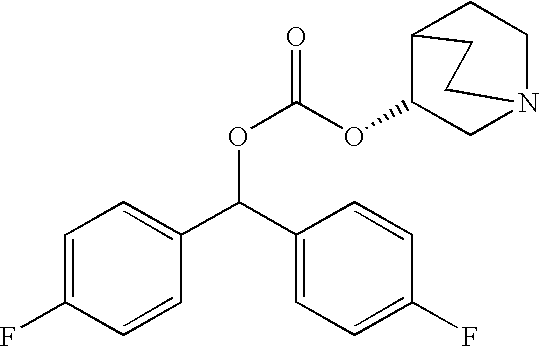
C1=C(F)C=CC(C(C2=CC=C(F)C=C2)OC(=O)OC2C3CCN(C2)CC3)=C1
